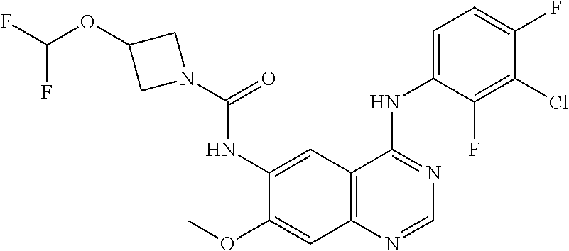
C12=C(C=C(NC(=O)N3CC(OC(F)F)C3)C(OC)=C1)C(NC1=CC=C(F)C(Cl)=C1F)=NC=N2
